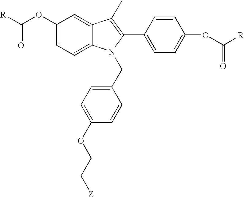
C1(OC([R])=O)=CC=C2C(=C1)C(C)=C(C1=CC=C(OC([R])=O)C=C1)N2CC1=CC=C(OCC[Z])C=C1
